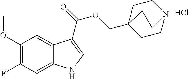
C1(OC)=C(F)C=C2C(=C1)C(C(=O)OCC13CCN(CC1)CC3)=CN2.Cl
